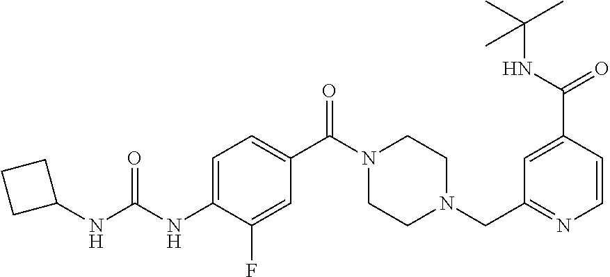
C1=C(NC(NC2CCC2)=O)C(F)=CC(C(N2CCN(CC3=NC=CC(C(=O)NC(C)(C)C)=C3)CC2)=O)=C1
